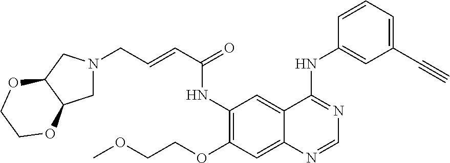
C1=C2C(=CC(NC(C=CCN3CC4C(C3)OCCO4)=O)=C1OCCOC)C(NC1=CC(C#C)=CC=C1)=NC=N2
